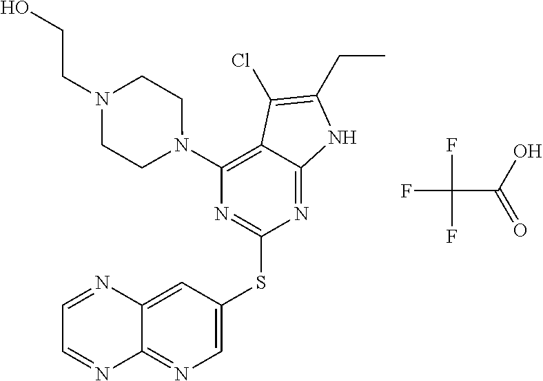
C1=C(SC2=NC(N3CCN(CCO)CC3)=C3C(=N2)NC(CC)=C3Cl)C=C2C(=N1)N=CC=N2.FC(C(=O)O)(F)F
